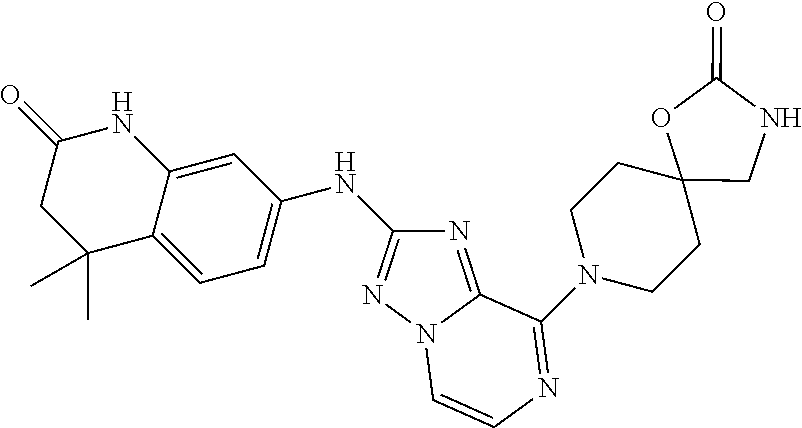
N1=C2N(N=C1NC1=CC=C3C(=C1)NC(=O)CC3(C)C)C=CN=C2N1CCC2(CC1)CNC(=O)O2
